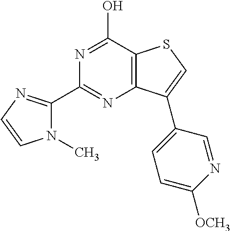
C1(C2=NC=CN2C)=NC2=C(C(O)=N1)SC=C2C1=CC=C([OCH3])N=C1
